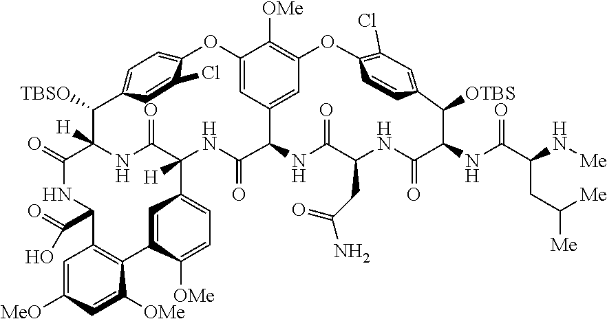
C(C([Me])[Me])C(C(NC1C(=O)NC(CC(N)=O)C(=O)NC2C(=O)NC3([H])C4=CC=C([OMe])C(=C4)C4=C(C=C([MeO])C=C4[OMe])C(C(=O)O)NC(=O)C([H])(C([TBSO])C4=CC=C(C(Cl)=C4)OC4=CC2=CC(=C4[OMe])OC2=C(Cl)C=C(C1[OTBS])C=C2)NC3=O)=O)N[Me]
